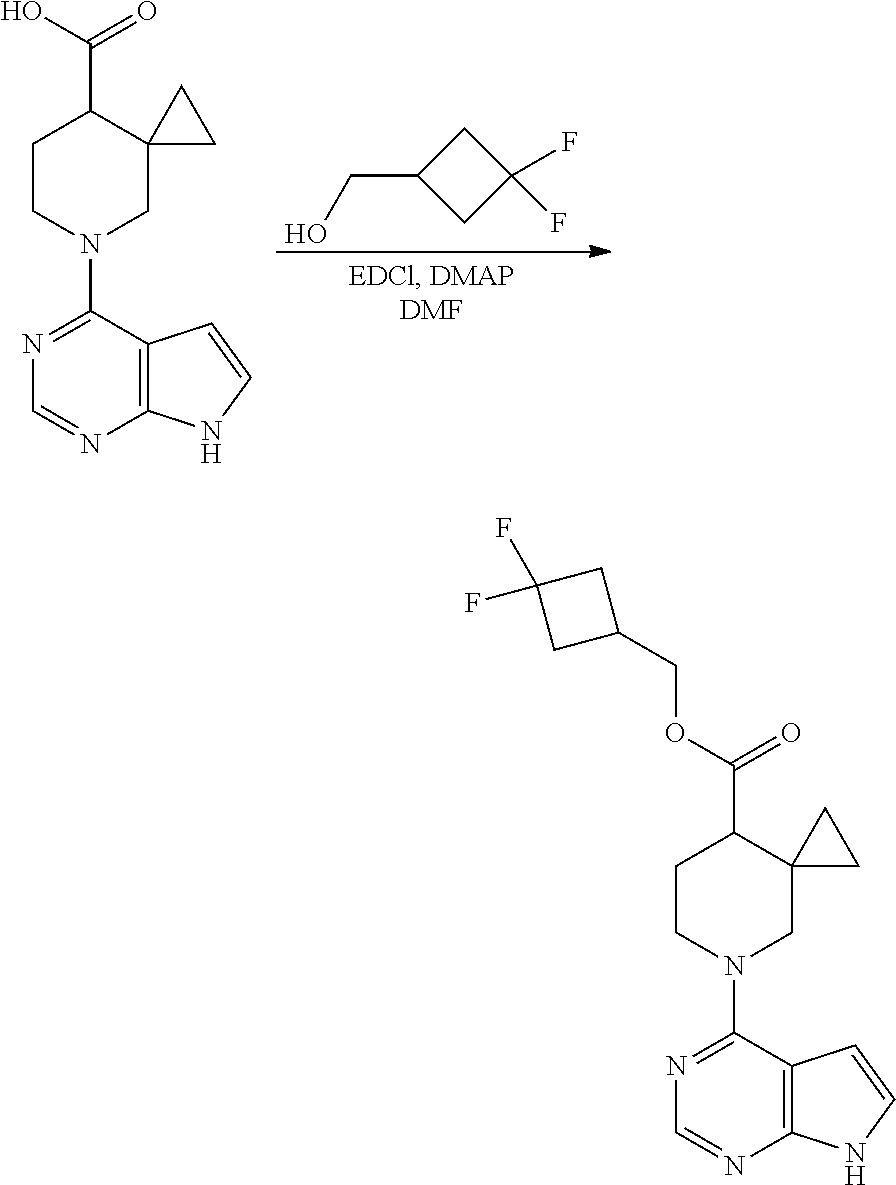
OCC1CC(F)(F)C1.C1CN(C2=NC=NC3=C2C=CN3)CC2(C1C(O)=O)CC2.C1CN(C2=NC=NC3=C2C=CN3)CC2(C1C(OCC1CC(F)(F)C1)=O)CC2
